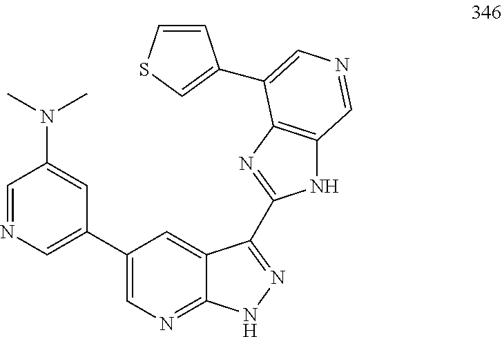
C1=NC=C(C2=CN=C3C(=C2)C(C2=NC4=C(N2)C=NC=C4C2=CSC=C2)=NN3)C=C1N(C)C
